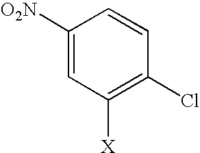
C1([O2N])=CC([X])=C(Cl)C=C1
